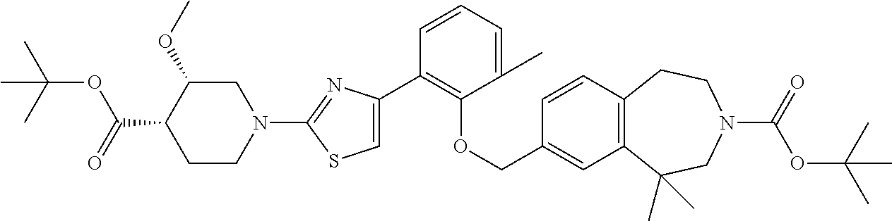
C1(C2=C(OCC3=CC4=C(C=C3)CCN(C(=O)OC(C)(C)C)CC4(C)C)C(C)=CC=C2)=CSC(N2CC(OC)C(C(=O)OC(C)(C)C)CC2)=N1
